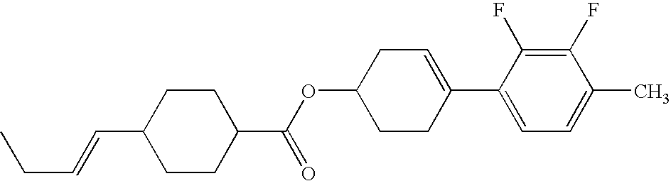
C1(F)=C(F)C(C2=CCC(OC(C3CCC(C=CCC)CC3)=O)CC2)=CC=C1C
